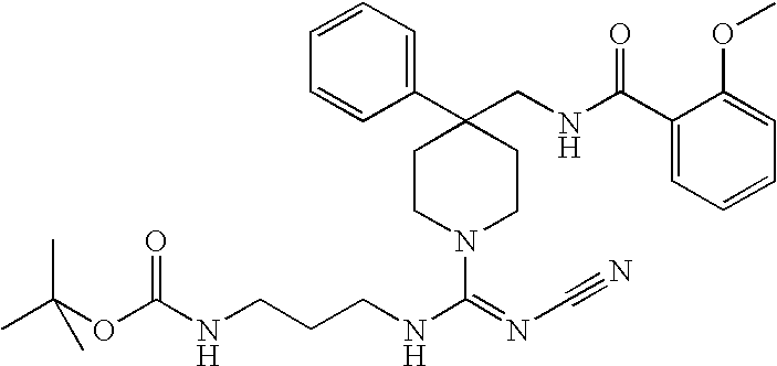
C1(C2(CNC(C3=CC=CC=C3OC)=O)CCN(C(=NC#N)NCCCNC(OC(C)(C)C)=O)CC2)=CC=CC=C1
